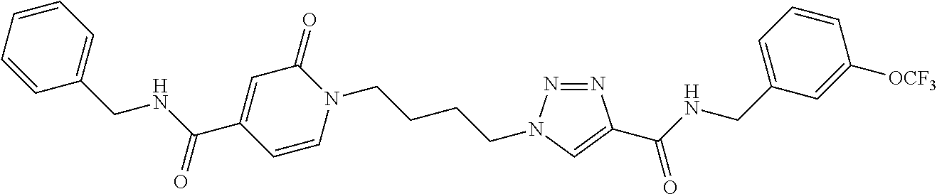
C1=CC=C(CNC(=O)C2=CN(CCCCN3C=CC(C(NCC4=CC=CC=C4)=O)=CC3=O)N=N2)C=C1[OCF3]
